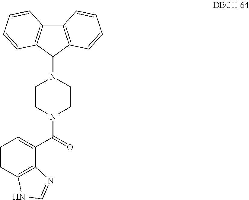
C12=C(C(N3CCN(C(=O)C4=CC=CC5=C4N=CN5)CC3)C3=C1C=CC=C3)C=CC=C2
